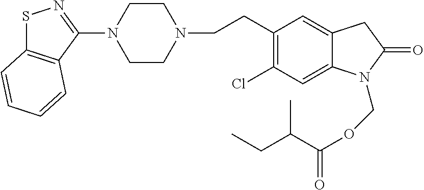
C1CN(CCC2=C(Cl)C=C3C(=C2)CC(=O)N3COC(=O)C(CC)C)CCN1C1=NSC2=C1C=CC=C2
